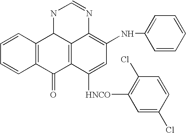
C1=CC2=C(C=C1)C(=O)C1=C3C2NC=NC3=C(NC2=CC=CC=C2)C=C1[HNCO]C1=C(Cl)C=CC(Cl)=C1
